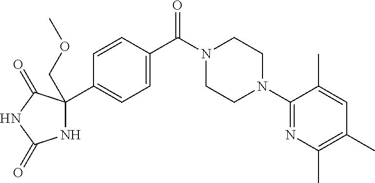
C1=CC(C(N2CCN(C3=NC(C)=C(C)C=C3C)CC2)=O)=CC=C1C1(COC)NC(=O)NC1=O
